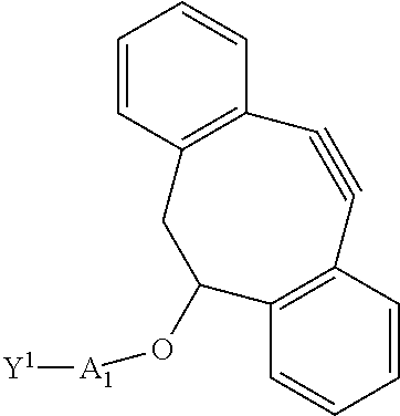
C1=CC2=C(C=C1)C#CC1=C(C(O[A1][Y1])C2)C=CC=C1
